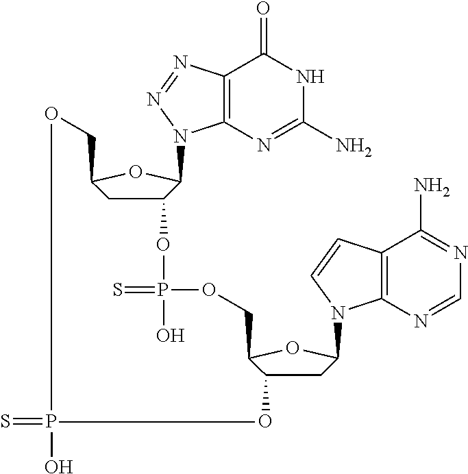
C12=C(N=C(N)NC1=O)N(C1C(OP(=S)(O)OCC3OC(N4C5=C(C(N)=NC=N5)C=C4)CC3O)CC(CO)O1)N=N2.S=PO
